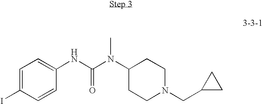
IC1=CC=C(NC(=O)N(C2CCN(CC3CC3)CC2)C)C=C1
